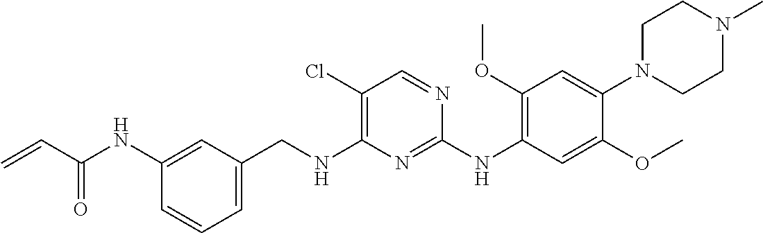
C=CC(NC1=CC(CNC2=C(Cl)C=NC(NC3=C(OC)C=C(N4CCN(C)CC4)C(OC)=C3)=N2)=CC=C1)=O
